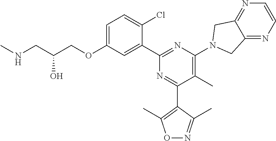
C1=C(OCC(CNC)O)C=C(C2=NC(N3CC4=NC=CN=C4C3)=C(C)C(C3=C(C)ON=C3C)=N2)C(Cl)=C1
